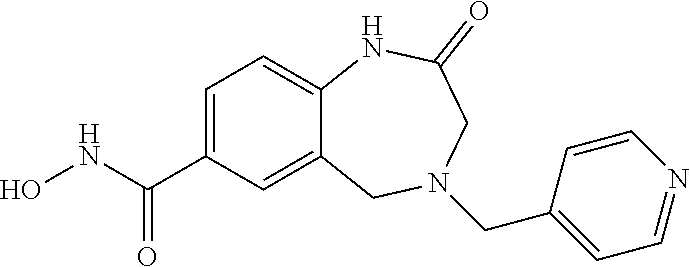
C1=C(C(NO)=O)C=C2C(=C1)NC(=O)CN(CC1=CC=NC=C1)C2
